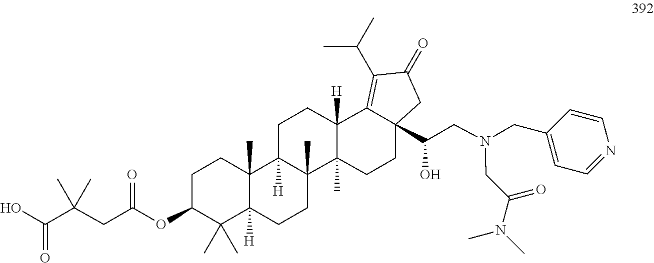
C1(CN(CC(O)C23CCC4(C)C([H])(C2=C(C(C)C)C(=O)C3)CCC2([H])C4(C)CCC3([H])C2(C)CCC(OC(CC(C(O)=O)(C)C)=O)C3(C)C)CC(N(C)C)=O)=CC=NC=C1
